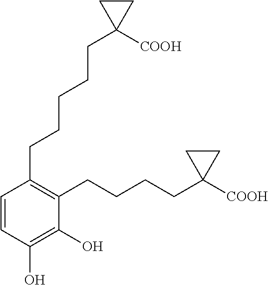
C1=CC(O)=C(O)C(CCCCC2([COOH])CC2)=C1CCCCCC1([COOH])CC1
